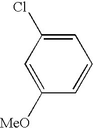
C1=CC=C(Cl)C=C1[MeO]
